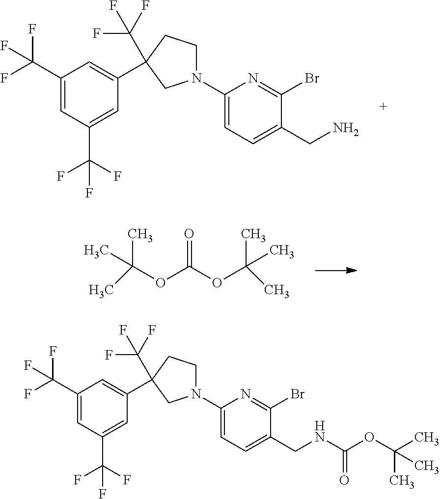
C1(C(F)(F)F)=CC(C(F)(F)F)=CC(C2(C(F)(F)F)CCN(C3=CC=C(CN)C(Br)=N3)C2)=C1.O=C(OC(C)(C)C)OC(C)(C)C.C1(C(F)(F)F)=CC(C(F)(F)F)=CC(C2(C(F)(F)F)CCN(C3=CC=C(CNC(OC(C)(C)C)=O)C(Br)=N3)C2)=C1
